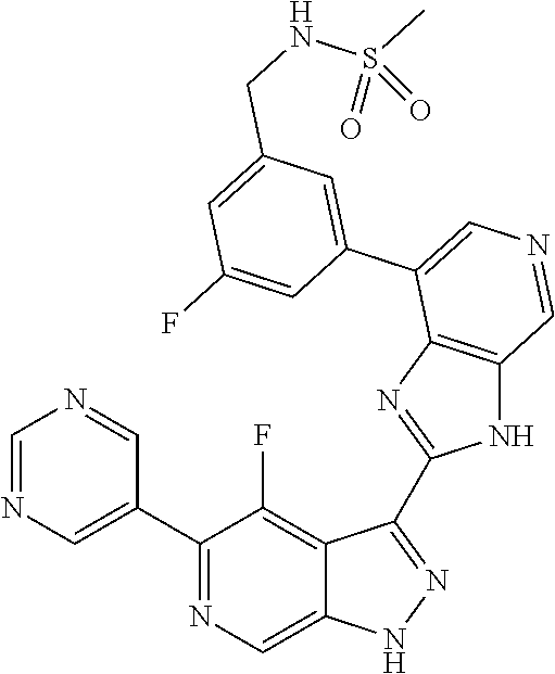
C1(C2=CN=CN=C2)=NC=C2C(=C1F)C(C1=NC3=C(N1)C=NC=C3C1=CC(CNS(C)(=O)=O)=CC(F)=C1)=NN2
